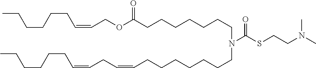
N(C(SCCN(C)C)=O)(CCCCCCCC(OCC=CCCCCCC)=O)CCCCCCCC=CCC=CCCCCCC
